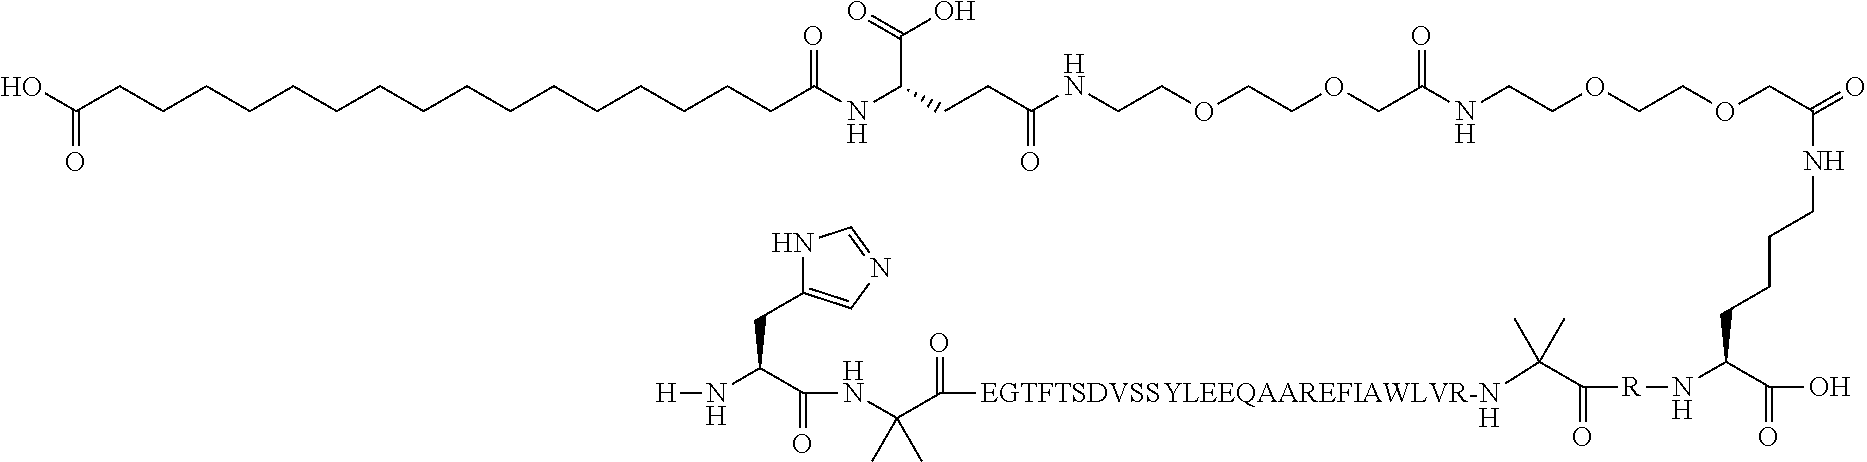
C(C(NC(CCCCCCCCCCCCCCCCC(=O)O)=O)C(O)=O)CC(=O)NCCOCCOCC(=O)NCCOCCOCC(=O)NCCCCC(N[R]C(=O)C(C)(C)[EGTFTSDVSSYLEEQAAREFIAWLVR-N]C(C(NC(C(N[H])CC1=CN=CN1)=O)(C)C)=O)C(=O)O.[H]
